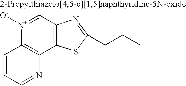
C1=CC=NC2=C1[N+]([O-])=CC1=C2SC(CCC)=N1
